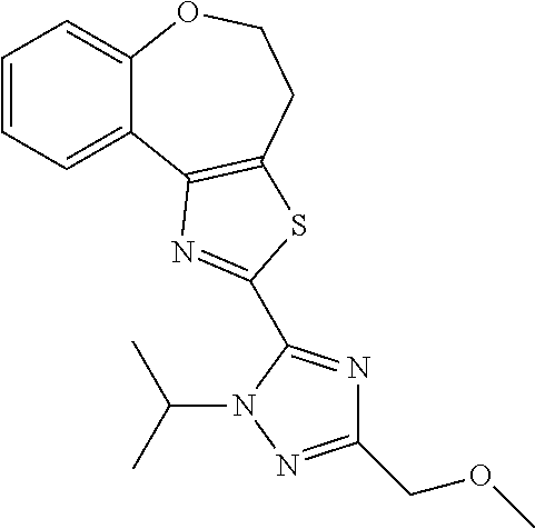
C1=CC=C2C(=C1)OCCC1=C2N=C(C2=NC(COC)=NN2C(C)C)S1
